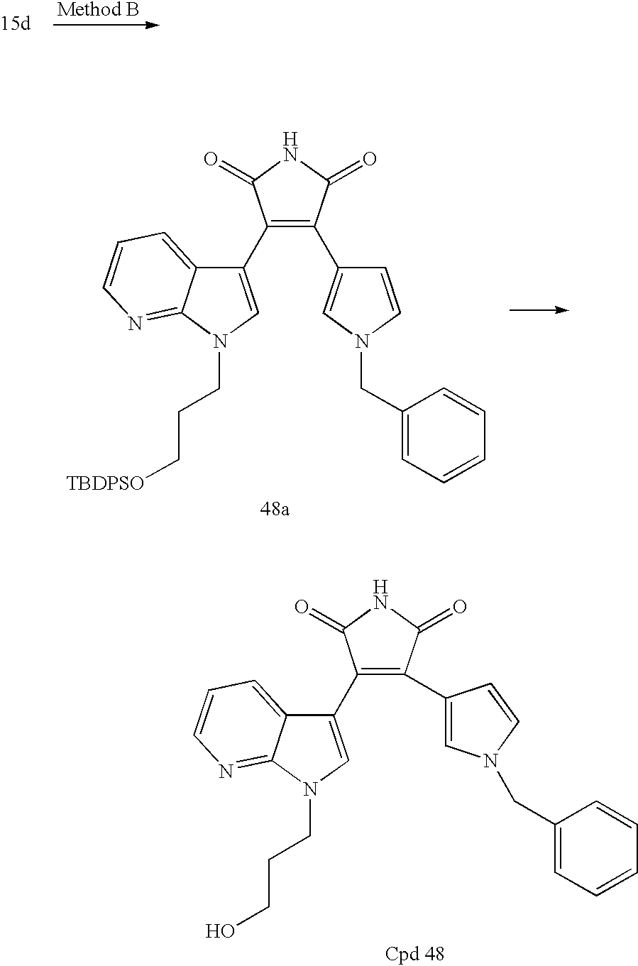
C1(C2=CN(CCC[TBDPSO])C3=NC=CC=C23)=C(C2=CN(CC3=CC=CC=C3)C=C2)C(=O)NC1=O.C1(C2=CN(CCCO)C3=NC=CC=C23)=C(C2=CN(CC3=CC=CC=C3)C=C2)C(=O)NC1=O
